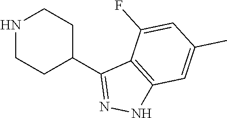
N1CCC(C2=NNC3=C2C(F)=CC(C)=C3)CC1
